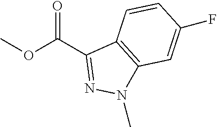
O(C(C1=NN(C)C2=C1C=CC(F)=C2)=O)C
